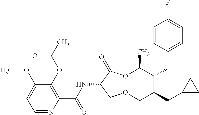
C1(OC)=CC=NC(C(NC2C(=O)OC(C)C(CC3=CC=C(F)C=C3)C(CC3CC3)COC2)=O)=C1OC(C)=O
